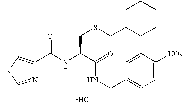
N(C(C(=O)NCC1=CC=C([NO2])C=C1)CSCC1CCCCC1)C(=O)C1=CNC=N1.Cl
